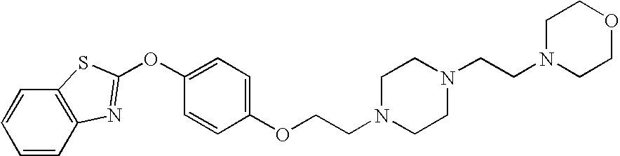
C1=CC2=C(C=C1)SC(OC1=CC=C(OCCN3CCN(CCN4CCOCC4)CC3)C=C1)=N2
